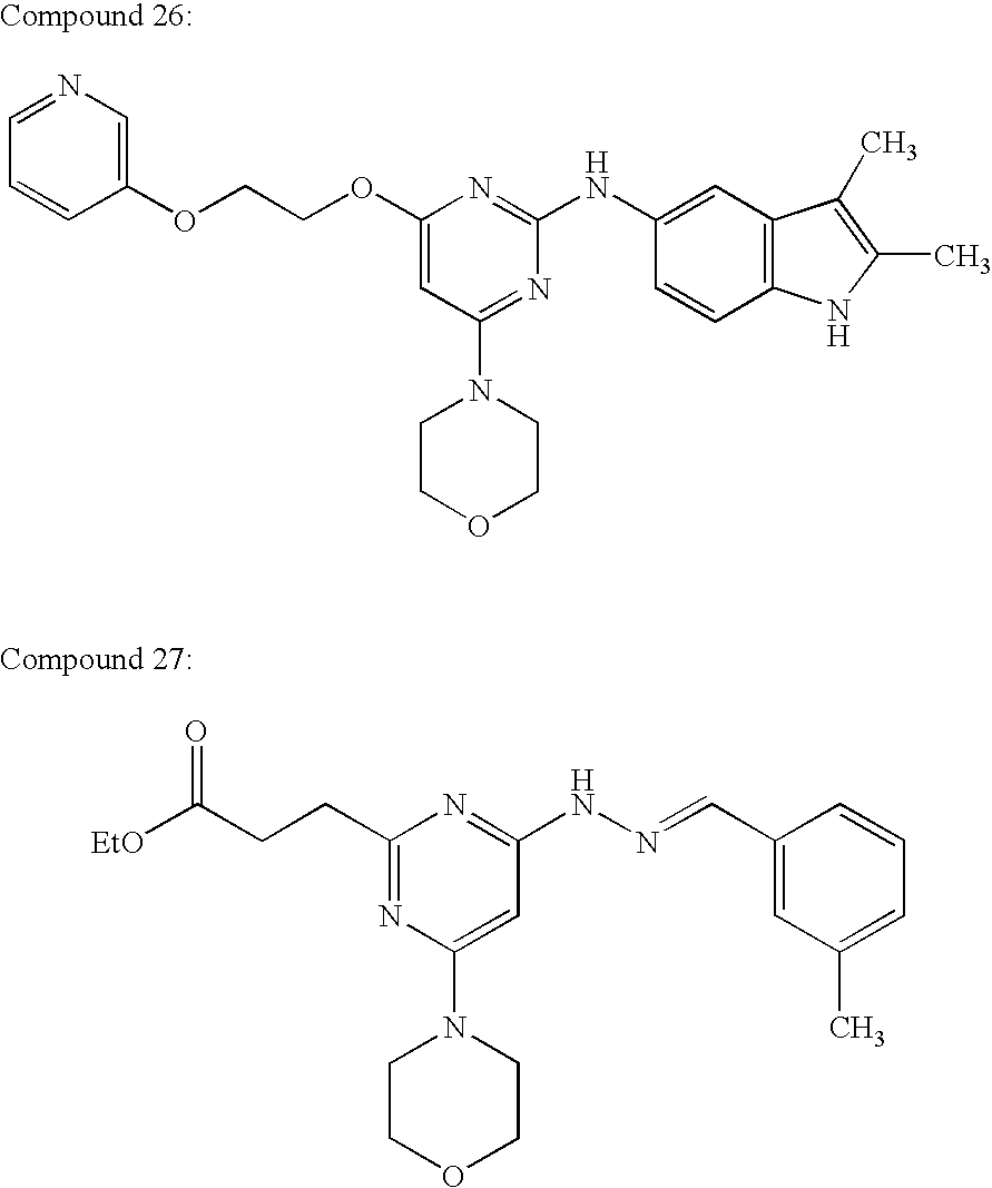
O(C1=CC(N2CCOCC2)=NC(NC2=CC3=C(C=C2)NC(C)=C3C)=N1)CCOC1=CN=CC=C1.C(C1=NC(N2CCOCC2)=CC(NN=CC2=CC(C)=CC=C2)=N1)CC([EtO])=O
